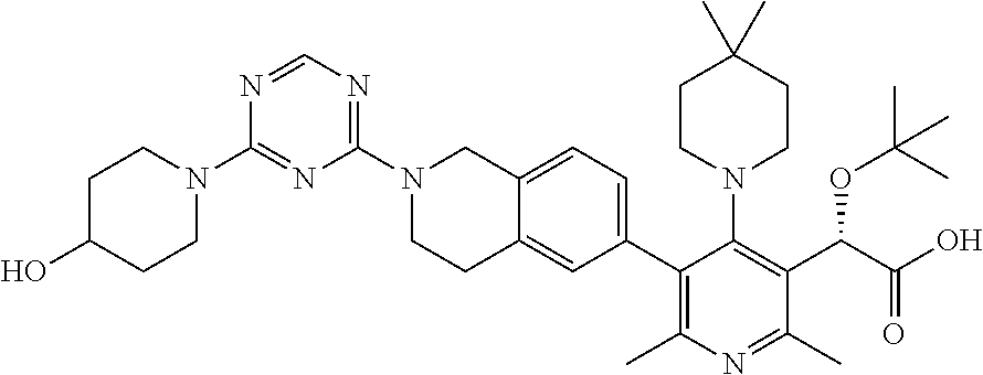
C1(C2=C(C)N=C(C)C(C(C(O)=O)OC(C)(C)C)=C2N2CCC(C)(C)CC2)=CC=C2C(=C1)CCN(C1=NC=NC(N3CCC(O)CC3)=N1)C2
